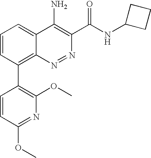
C1=CC(OC)=NC(OC)=C1C1=C2C(=CC=C1)C(N)=C(C(NC1CCC1)=O)N=N2
